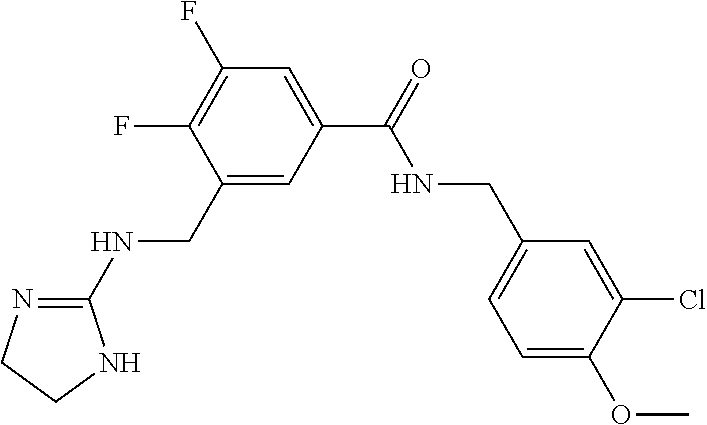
C1=C(Cl)C(OC)=CC=C1CNC(=O)C1=CC(F)=C(F)C(CNC2=NCCN2)=C1
